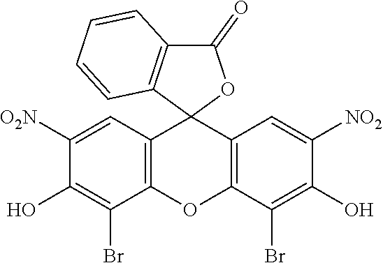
C1(O)=C(Br)C2=C(C=C1[O2N])C1(C3=C(O2)C(Br)=C(O)C([NO2])=C3)OC(=O)C2=C1C=CC=C2
